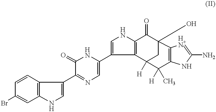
C1(Br)=CC2=C(C=C1)C(C1=NC=C(C3=CNC4=C3C3([H])CC(O)(C4=O)C4=C(C3([H])C)NC(N)=[HN+]4)NC1=O)=CN2
